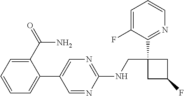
C1(NCC2(C3=NC=CC=C3F)CC(F)C2)=NC=C(C2=CC=CC=C2C(=O)N)C=N1
